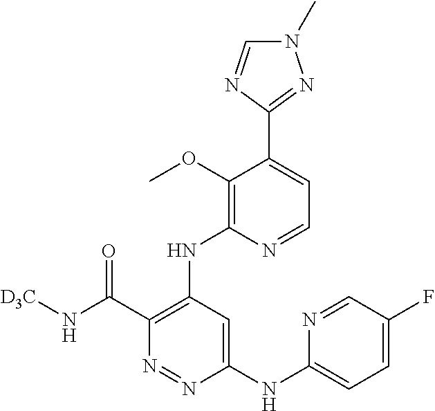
C1(NC2=CC=C(F)C=N2)=CC(NC2=C(OC)C(C3=NN(C)C=N3)=CC=N2)=C(C(N[D3C])=O)N=N1
